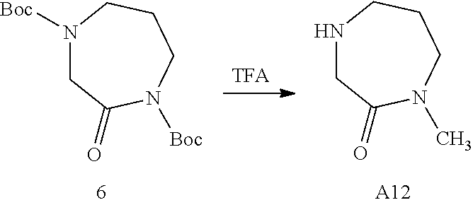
N1([Boc])CC(=O)N([Boc])CCC1.N1CC(=O)N(C)CCC1.[A12]
